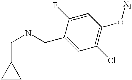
C(C1=CC(Cl)=C(O[X1])C=C1F)NCC1CC1
